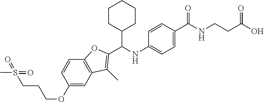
C1(OCCCS(C)(=O)=O)=CC2=C(C=C1)OC(C(NC1=CC=C(C(NCCC(O)=O)=O)C=C1)C1CCCCC1)=C2C
